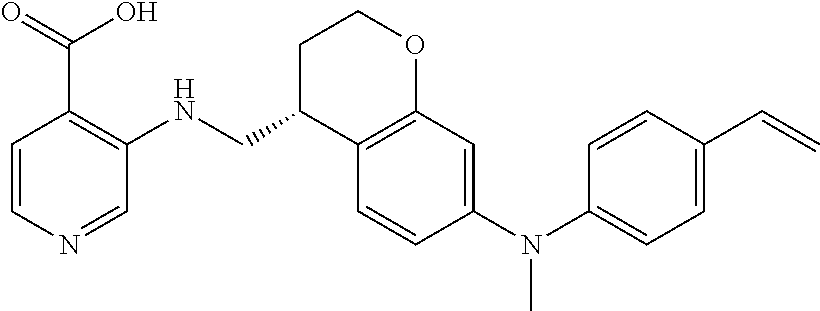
C1=CN=CC(NCC2C3=C(OCC2)C=C(N(C2=CC=C(C=C)C=C2)C)C=C3)=C1C(=O)O
